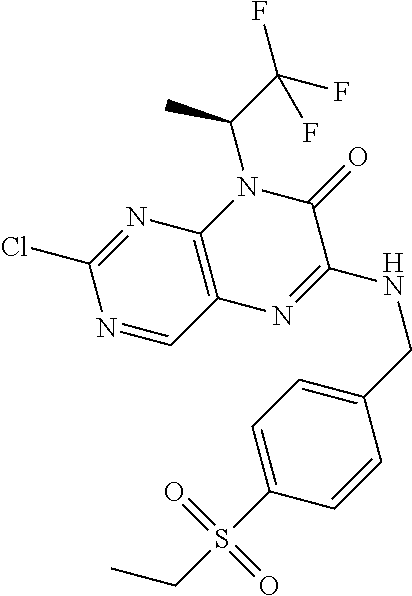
C1(Cl)=NC2=C(C=N1)N=C(NCC1=CC=C(S(CC)(=O)=O)C=C1)C(=O)N2C(C)C(F)(F)F
